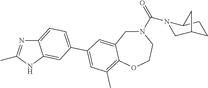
CC1=NC2=CC=C(C3=CC(C)=C4C(=C3)CN(C(=O)N3CC5CCC3C5)CCO4)C=C2N1
